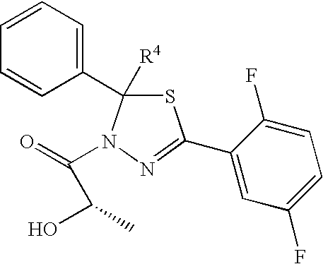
C1(C2([R4])SC(C3=CC(F)=CC=C3F)=NN2C(=O)C(O)C)=CC=CC=C1
